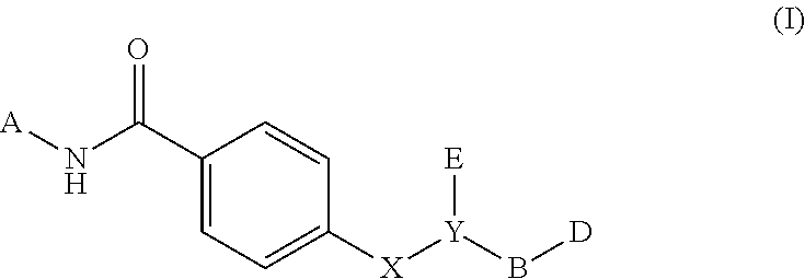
[A]NC(C1=CC=C([X][Y](B[D])[E])C=C1)=O
